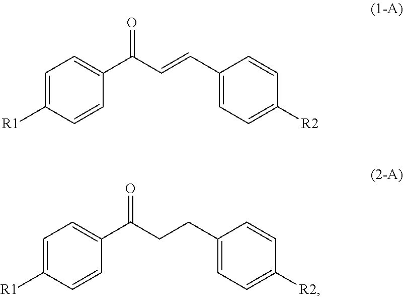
C1=C([R1])C=CC(C(C=CC2=CC=C([R2])C=C2)=O)=C1.C1=C([R1])C=CC(C(CCC2=CC=C([R2])C=C2)=O)=C1
